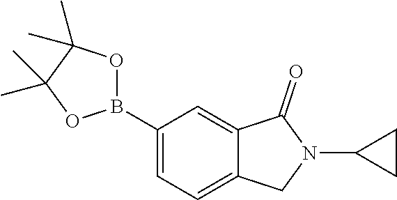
C1(B2OC(C)(C)C(C)(C)O2)=CC=C2C(=C1)C(=O)N(C1CC1)C2
